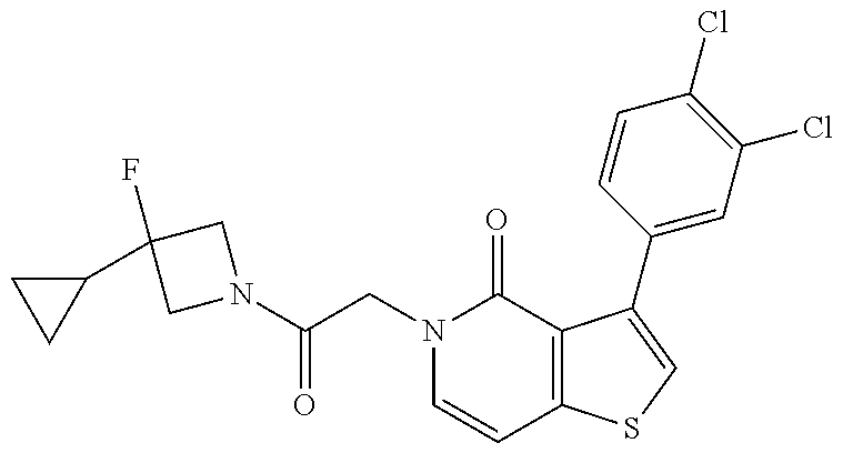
N1(C(CN2C=CC3=C(C2=O)C(C2=CC(Cl)=C(Cl)C=C2)=CS3)=O)CC(F)(C2CC2)C1
